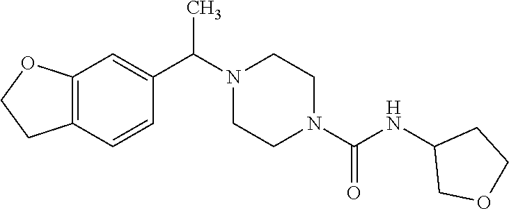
C12=C(C=CC(C(N3CCN(C(NC4COCC4)=O)CC3)C)=C1)CCO2
